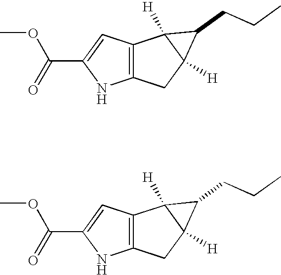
C12=C(CC3([H])C1([H])C3CCC)NC(C(OC)=O)=C2.C12=C(CC3([H])C1([H])C3CCC)NC(C(OC)=O)=C2
